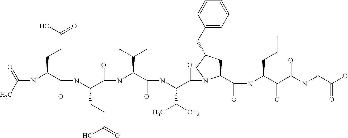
CC(=O)NC(C(NC(C(NC(C(NC(C(=O)N1C(C(NC(C(C(NCC(O)=O)=O)=O)CCC)=O)CC(CC2=CC=CC=C2)C1)C(C)C)=O)C(C)C)=O)CCC(O)=O)=O)CCC(=O)O
